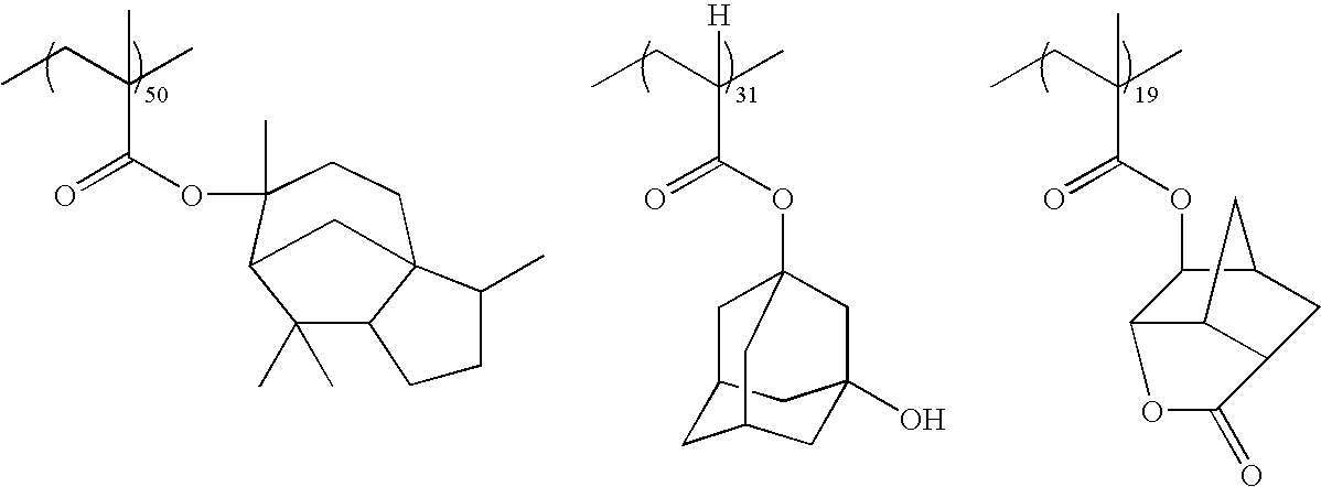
CCC(C)([H])C(OC12CC3CC(CC(O)(C3)C1)C2)=O.CCC(C)(C)C(OC1C2C3C(CC1C3)C(=O)O2)=O.CCC(C)(C)C(OC1(C)CCC23C(C(C)(C)C1C2)CCC3C)=O
